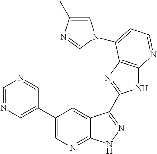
C1=NC=C(C2=CN=C3C(=C2)C(C2=NC4=C(N2)N=CC=C4N2C=C(C)N=C2)=NN3)C=N1
